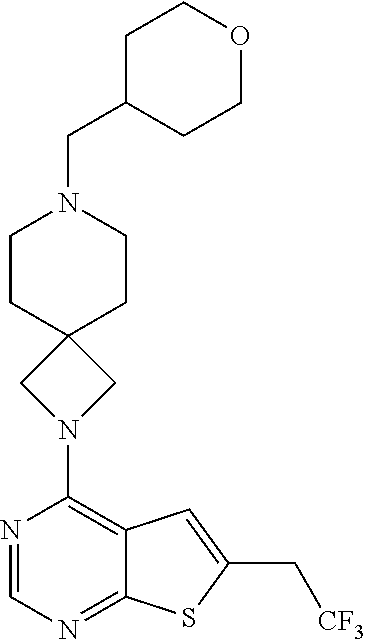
C1(N2CC3(C2)CCN(CC2CCOCC2)CC3)=C2C(=NC=N1)SC(C[CF3])=C2
